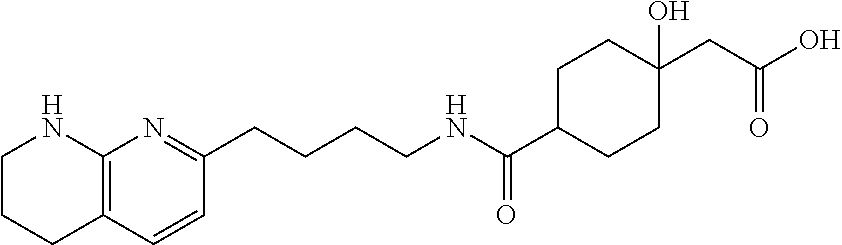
C1CCC2=C(N1)N=C(CCCCNC(=O)C1CCC(O)(CC(=O)O)CC1)C=C2
